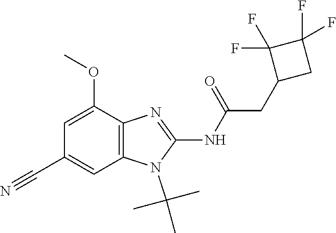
C1=C(OC)C2=C(C=C1C#N)N(C(C)(C)C)C(NC(=O)CC1CC(F)(F)C1(F)F)=N2
